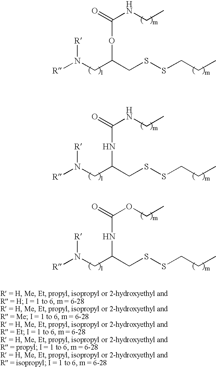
C(OC(CN([R])[R])CSSCCC)(NCC)=O.C(NC(CN([R])[R])CSSCCC)(NCC)=O.C(NC(CN([R])[R])CSSCCC)(OCC)=O
